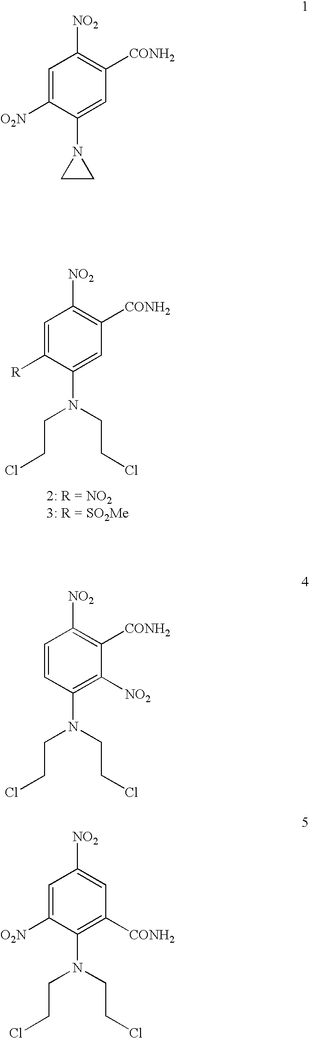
C1=C([O2N])C(N2CC2)=CC([CONH2])=C1[NO2].C1=CC(N(CCCl)CCCl)=C([NO2])C([CONH2])=C1[NO2].C1=C([R])C(N(CCCl)CCCl)=CC([CONH2])=C1[NO2].C1=C([O2N])C(N(CCCl)CCCl)=C([CONH2])C=C1[NO2]
